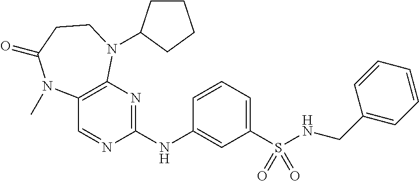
C1=C(S(NCC2=CC=CC=C2)(=O)=O)C=C(NC2=NC3=C(C=N2)N(C)C(=O)CCN3C2CCCC2)C=C1
